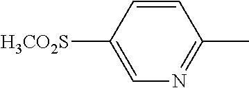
C1=CC([H3CO2S])=CN=C1C
